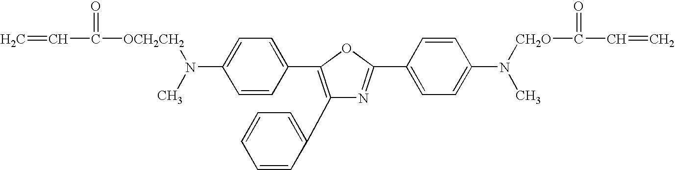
C=CC(=O)[OCH2CH2]N(C)C1=CC=C(C2=C(C3=CC=CC=C3)N=C(C3=CC=C(N(C)[CH2O]C(C=C)=O)C=C3)O2)C=C1
